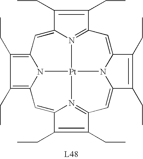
C1(CC)=C(CC)C2=CC3=C(CC)C(CC)=C4C=C5N6=C(C(CC)=C5CC)C=C5C(CC)=C(CC)C7=CC1=N2[Pt]6(N34)N57
